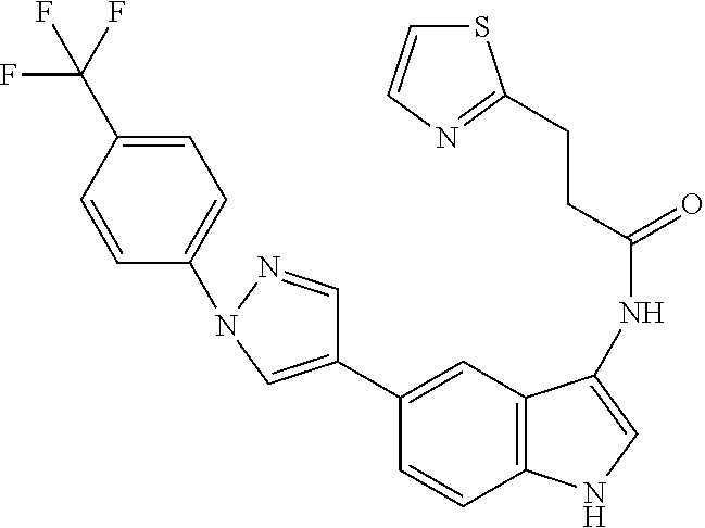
C1(C2=CN(C3=CC=C(C(F)(F)F)C=C3)N=C2)=CC2=C(C=C1)NC=C2NC(CCC1=NC=CS1)=O
